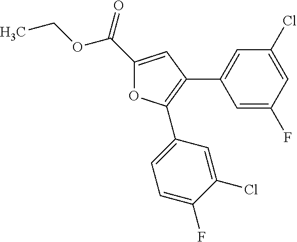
C1(C(=O)OCC)=CC(C2=CC(Cl)=CC(F)=C2)=C(C2=CC=C(F)C(Cl)=C2)O1
